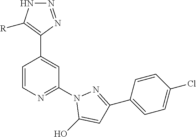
C1=CN=C(N2C(O)=CC(C3=CC=C(Cl)C=C3)=N2)C=C1C1=C([R])NN=N1
